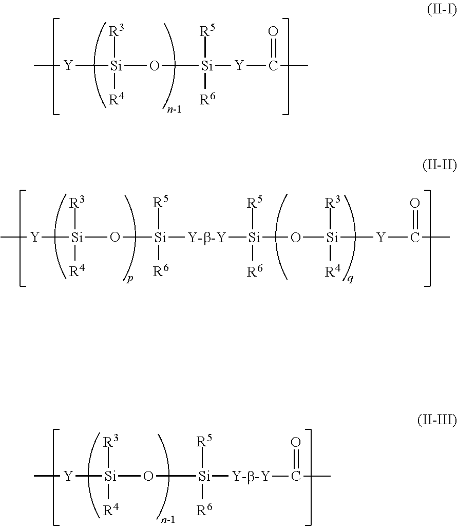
C[Y][Si](O[Si]([Y]C(C)=O)([R5])[R6])([R3])[R4].C[Y][Si](O[Si]([Y-b-Y][Si](O[Si]([Y]C(C)=O)([R3])[R4])([R5])[R6])([R5])[R6])([R3])[R4].C[Y][Si](O[Si]([Y-b-Y]C(C)=O)([R5])[R6])([R3])[R4]
